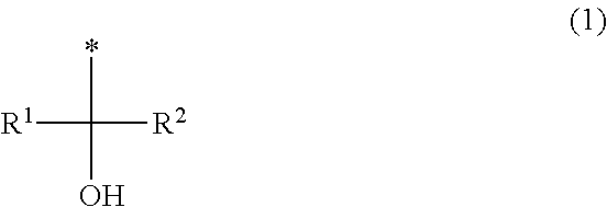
[R1]C(O)(*)[R2]
